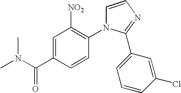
C1=CN=C(C2=CC=CC(Cl)=C2)N1C1=C([NO2])C=C(C(N(C)C)=O)C=C1
